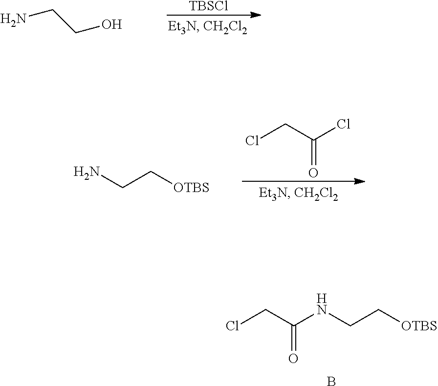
NCCO.[TBSCl].O=C(CCl)Cl.NCC[OTBS].N(CC[OTBS])C(CCl)=O.B
